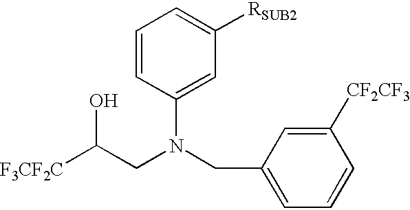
C1=CC(N(CC2=CC=CC([CF2CF3])=C2)CC([F3CF2C])O)=CC([RSUB2])=C1
